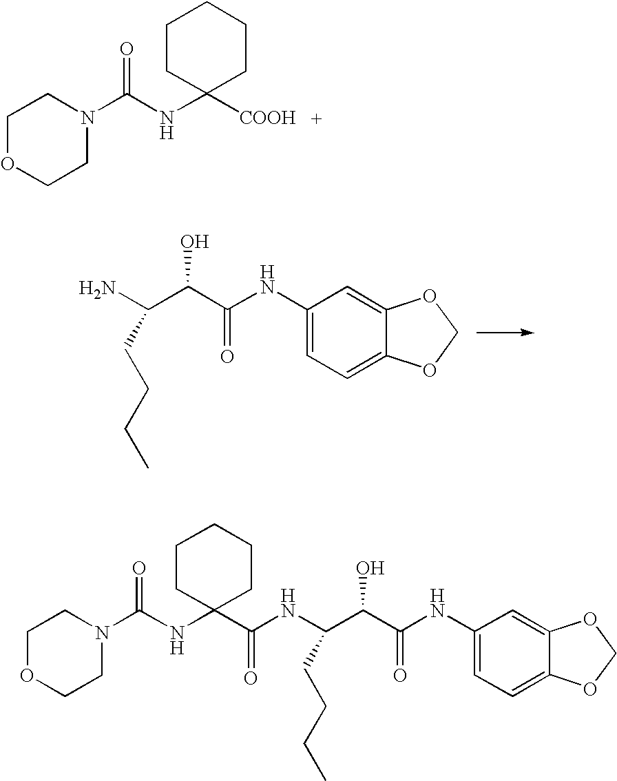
C1OCCN(C(NC2([COOH])CCCCC2)=O)C1.C1(NC(C(C(N)CCCC)O)=O)=CC=C2C(=C1)OCO2.C1OCCN(C(NC2(C(NC(C(C(NC3=CC=C4C(=C3)OCO4)=O)O)CCCC)=O)CCCCC2)=O)C1
